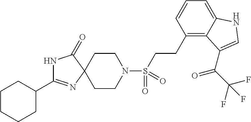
C1CN(S(CCC2=C3C(=CC=C2)NC=C3C(C(F)(F)F)=O)(=O)=O)CCC12N=C(C1CCCCC1)NC2=O
